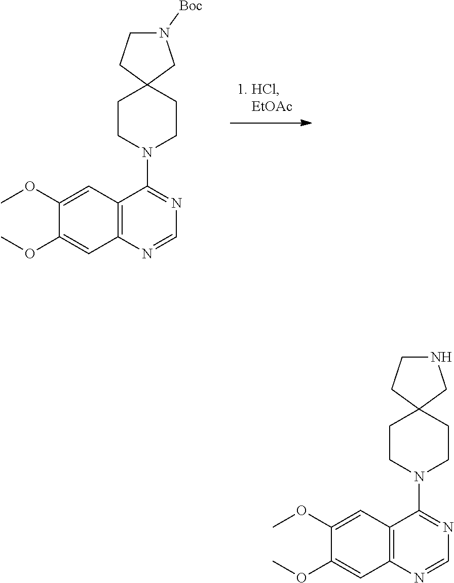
C12=C(N=CN=C1N1CCC3(CC1)CN([Boc])CC3)C=C(OC)C(OC)=C2.C12=C(N=CN=C1N1CCC3(CC1)CNCC3)C=C(OC)C(OC)=C2
